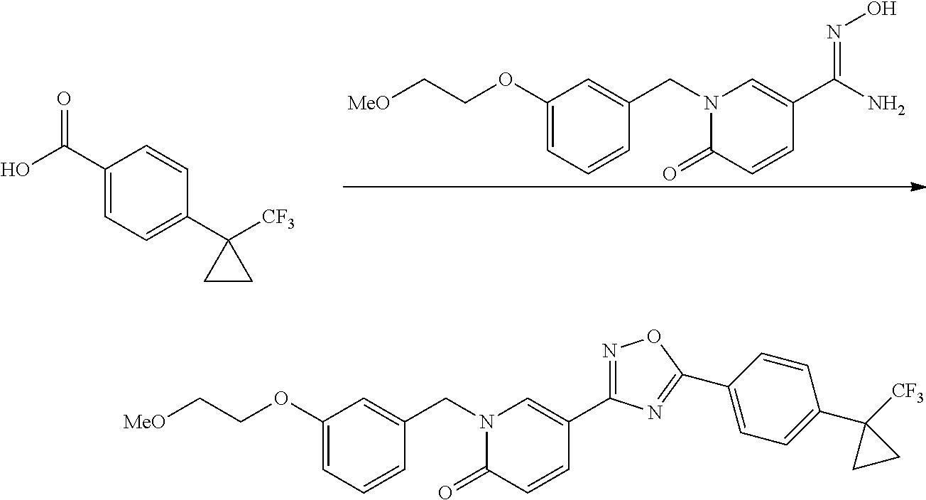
C1(OCC[MeO])=CC=CC(CN2C(=O)C=CC(C(N)=NO)=C2)=C1.C1(C(O)=O)=CC=C(C2([CF3])CC2)C=C1.C1(OCC[MeO])=CC=CC(CN2C(=O)C=CC(C3=NOC(C4=CC=C(C5([CF3])CC5)C=C4)=N3)=C2)=C1
